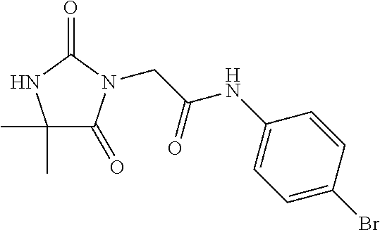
C1(C)(C)C(=O)N(CC(NC2=CC=C(Br)C=C2)=O)C(=O)N1
